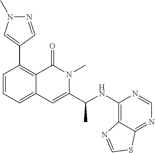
C1(C2=C3C(=CC=C2)C=C(C(NC2=C4C(=NC=N2)SC=N4)C)N(C)C3=O)=CN(C)N=C1
